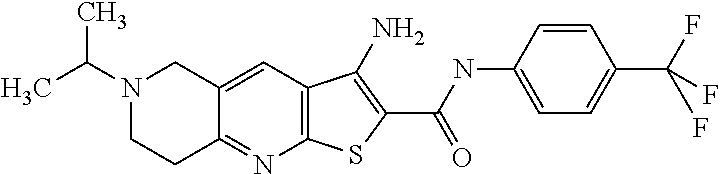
C12=C(C=C3C(=N1)CCN(C(C)C)C3)C(N)=C(C(NC1=CC=C(C(F)(F)F)C=C1)=O)S2
